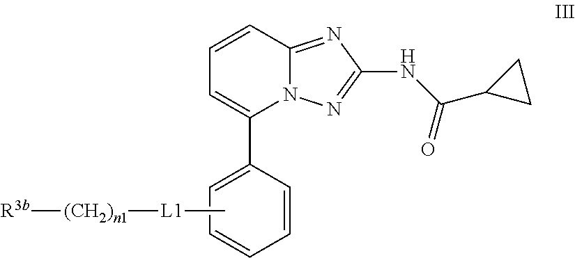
N12C(=NC(NC(C3CC3)=O)=N1)C=CC=C2C1=CC=CC=C1.[(CH2)n1]([L1]C)[R3b]
